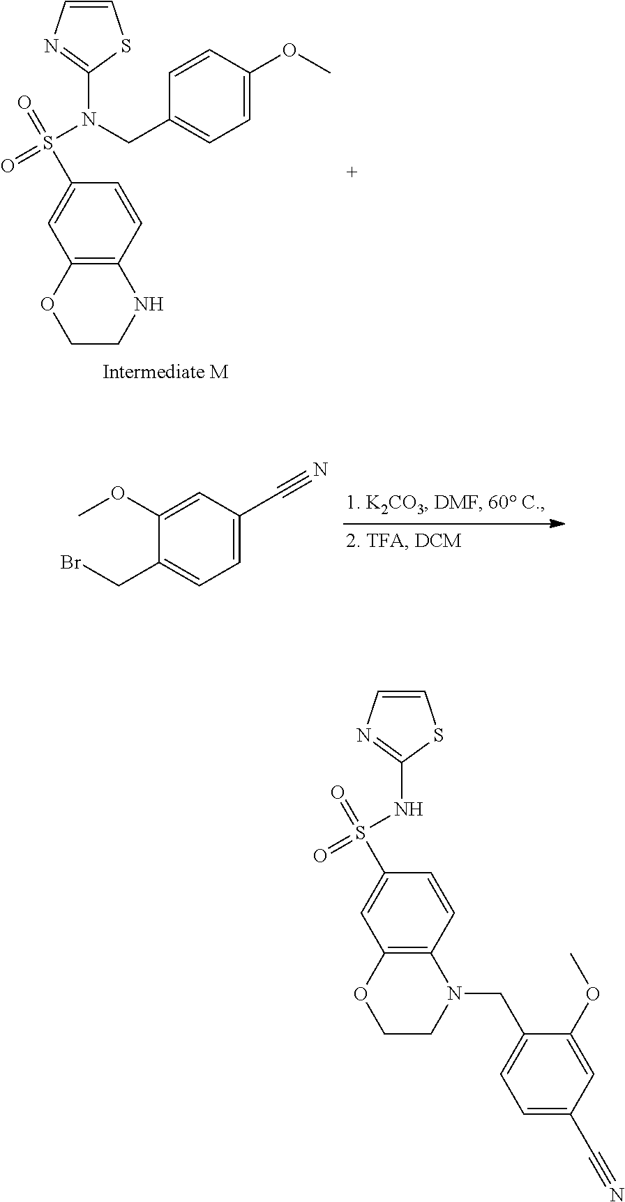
C12=C(C=CC(S(=O)(N(CC3=CC=C(OC)C=C3)C3=NC=CS3)=O)=C1)NCCO2.COC1=CC(C#N)=CC=C1CBr.C12=C(C=CC(S(=O)(NC3=NC=CS3)=O)=C1)N(CC1=CC=C(C#N)C=C1OC)CCO2
